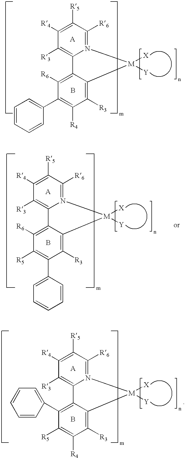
C12=C([R3])C([R4])=C([R5])C([R6])=N1[M]([X])([Y])C1=C([R3])C(C3=CC=CC=C3)=C([R5])C([R6])=C21.B.C12=C([R3])C([R4])=C([R5])C([R6])=N1[M]([X])([Y])C1=C([R3])C([R4])=C([R5])C(C3=CC=CC=C3)=C21.B.C12=C([R3])C([R4])=C([R5])C([R6])=N1[M]([X])([Y])C1=C([R3])C([R4])=C(C3=CC=CC=C3)C([R6])=C21.B
